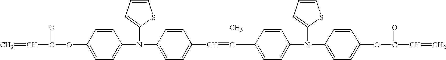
C=CC(=O)OC1=CC=C(N(C2=CC=C(C=C(C3=CC=C(N(C4=CC=C(OC(=O)C=C)C=C4)C4=CC=CS4)C=C3)C)C=C2)C2=CC=CS2)C=C1
